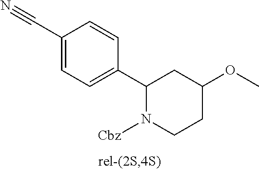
C1(C#N)=CC=C(C2N([Cbz])CCC(OC)C2)C=C1
